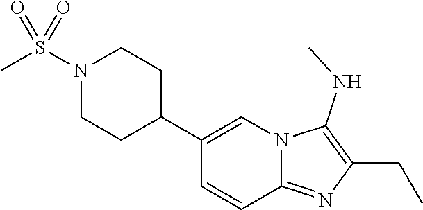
C1(C2=CN3C(=NC(CC)=C3NC)C=C2)CCN(S(C)(=O)=O)CC1
